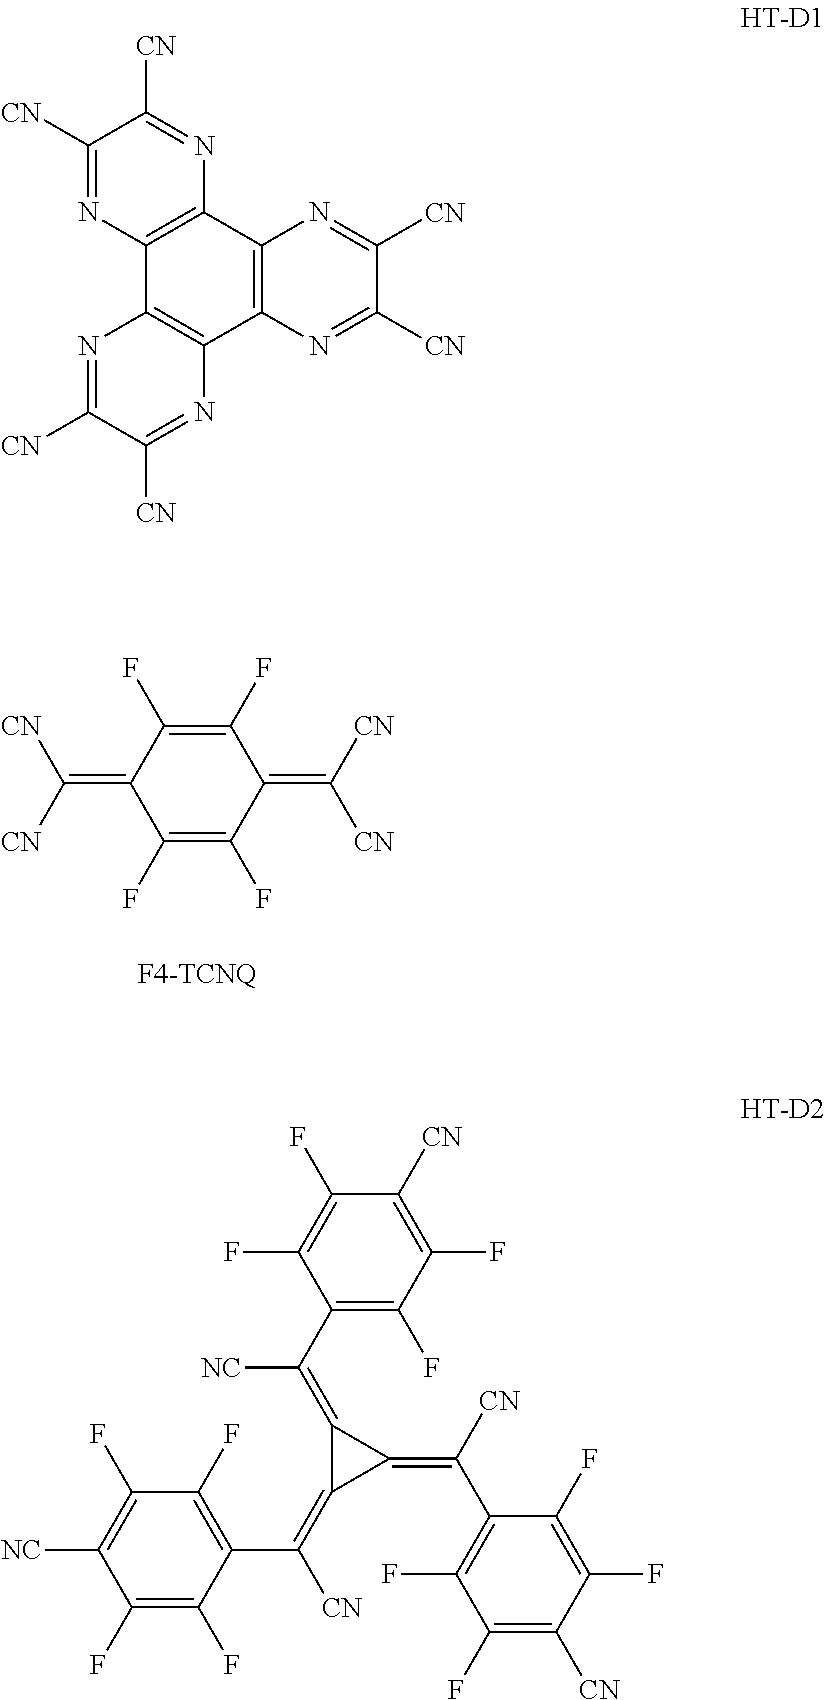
C1(F)=C(F)C(=C([CN])[CN])C(F)=C(F)C1=C([CN])[CN].C1([CN])=NC2=C(N=C1[CN])C1=C(C3=C2N=C([CN])C([CN])=N3)N=C([CN])C([CN])=N1.C1(C([NC])=C2C(=C([CN])C3=C(F)C(F)=C([NC])C(F)=C3F)C2=C(C2=C(F)C(F)=C([CN])C(F)=C2F)[CN])=C(F)C(F)=C([CN])C(F)=C1F
